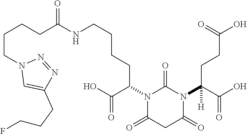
C(CCC(NCCCCC(N1C(=O)N(C(C(O)=O)(CCC(O)=O)[H])C(=O)CC1=O)C(O)=O)=O)CN1C=C(CCCF)N=N1
